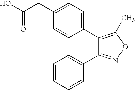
C(CC1=CC=C(C2=C(C)ON=C2C2=CC=CC=C2)C=C1)(O)=O
